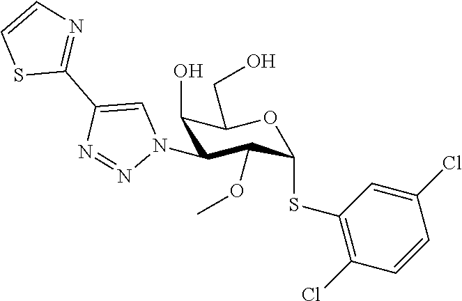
C1(O)C(N2C=C(C3=NC=CS3)N=N2)C(OC)C(SC2=C(Cl)C=CC(Cl)=C2)OC1CO
